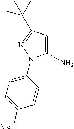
C1(N2C(N)=CC(C(C)(C)C)=N2)=CC=C([MeO])C=C1
